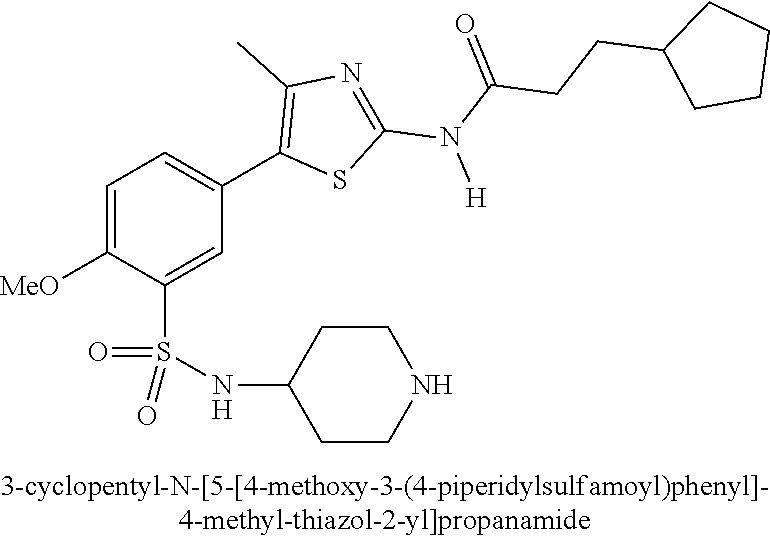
C1=C([OMe])C(S(NC2CCNCC2)(=O)=O)=CC(C2=C(C)N=C(N(C(CCC3CCCC3)=O)[H])S2)=C1
